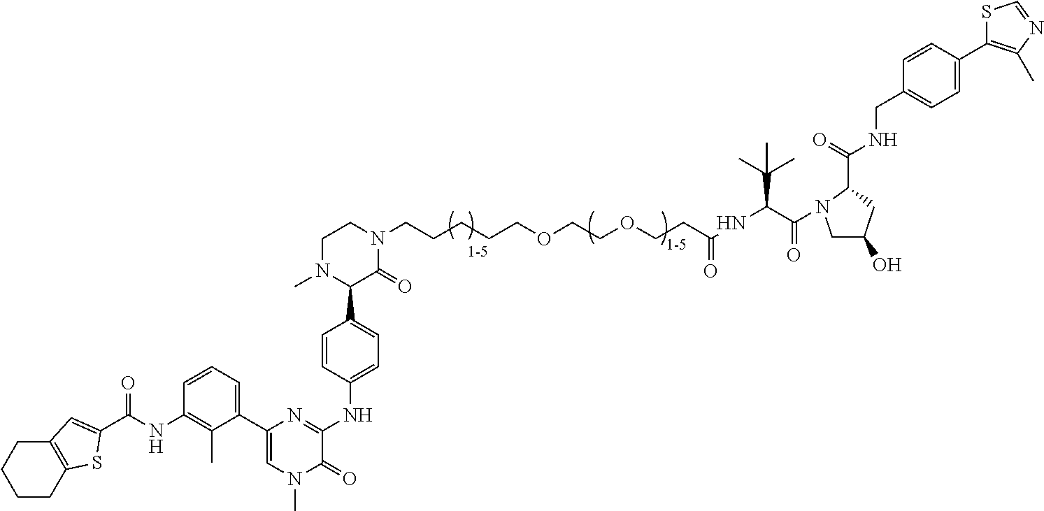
C1(C2N(C)CCN(CCCCCOCCOCCC(NC(C(N3CC(O)CC3C(NCC3=CC=C(C4=C(C)N=CS4)C=C3)=O)=O)C(C)(C)C)=O)C2=O)=CC=C(NC2=NC(C3=CC=CC(NC(=O)C4=CC5=C(CCCC5)S4)=C3C)=CN(C)C2=O)C=C1
